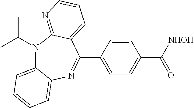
N1(C(C)C)C2=CC=CC=C2N=C(C2=CC=C(C([NHOH])=O)C=C2)C2=CC=CN=C12
